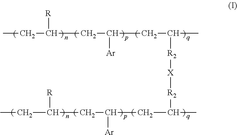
CCC(CC([Ar])CC(C)[R2][X][R2]C(C)CC(CC(CC)[R])[Ar])[R]
